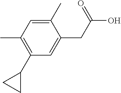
C1(C)=CC(C)=C(C2CC2)C=C1CC(O)=O
